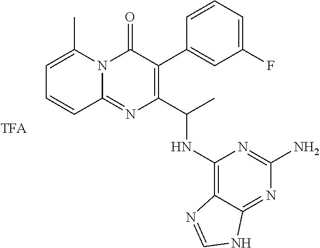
C1=C(C)N2C(=NC(C(C)NC3=C4C(=NC(N)=N3)NC=N4)=C(C3=CC(F)=CC=C3)C2=O)C=C1
